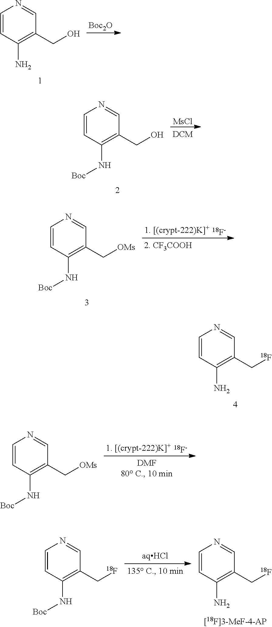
C1=CC(N)=C(C[18F])C=N1.C1=CC(N)=C(CO)C=N1.[Boc2O].C1=CC(N[Boc])=C(CO)C=N1.[MsCl].C1=CC(N[Boc])=C(C[OMs])C=N1.[18F-].C1=CC(N[Boc])=C(C[OMs])C=N1.[18F-].C1=CC(N[Boc])=C(C[18F])C=N1.C1=CC(N)=C(C[18F])C=N1
